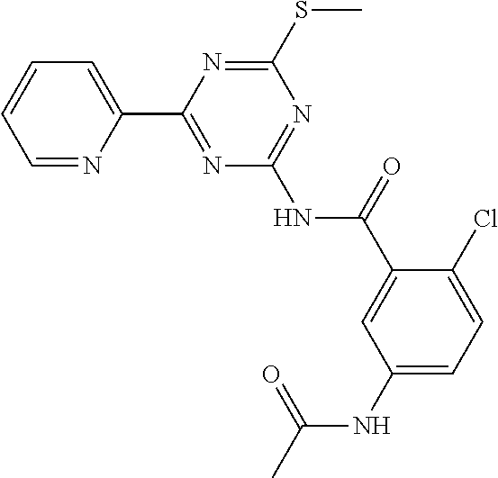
C1=NC(C2=NC(NC(=O)C3=CC(NC(C)=O)=CC=C3Cl)=NC(SC)=N2)=CC=C1
